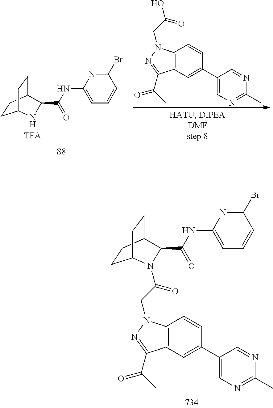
C1CC2CCC1N(C(CN1C3=C(C=C(C4=CN=C(C)N=C4)C=C3)C(C(C)=O)=N1)=O)C2C(NC1=CC=CC(Br)=N1)=O.C1(C2=CC3=C(C=C2)N(CC(O)=O)N=C3C(C)=O)=CN=C(C)N=C1.C1CC2CCC1NC2C(NC1=CC=CC(Br)=N1)=O.[S8]
